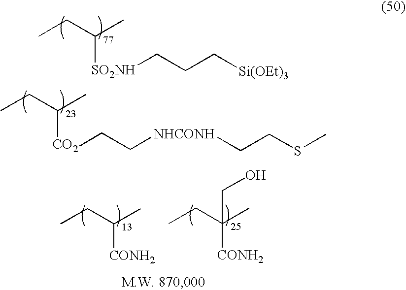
CCC(C)[SO2NH]CCC[Si(OEt)3].CCC(C)[CO2]CC[NHCONH]CCSC.CCC(C)[CONH2].CCC(C)([CONH2])CO
